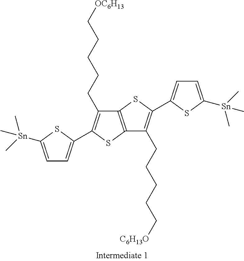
C(C1=C(C2=CC=C([Sn](C)(C)C)S2)SC2=C1SC(C1=CC=C([Sn](C)(C)C)S1)=C2CCCCC[C6H13O])CCCC[OC6H13]
